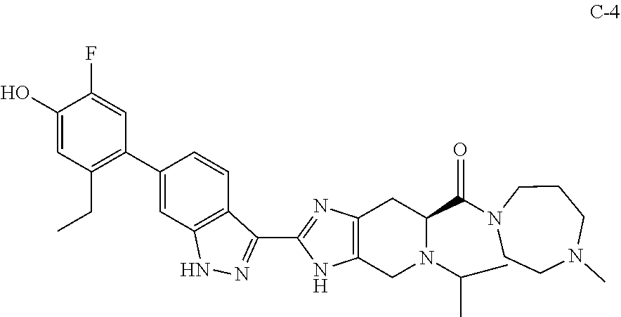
N1(C(C2CC3=C(NC(C4=NNC5=C4C=CC(C4=C(CC)C=C(O)C(F)=C4)=C5)=N3)CN2C(C)C)=O)CCN(C)CCC1
